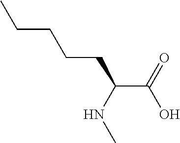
C(C(NC)CCCCC)(O)=O
